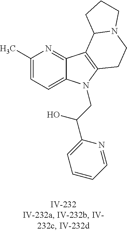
C1(C)=CC=C2C(=N1)C1=C(N2CC(C2=CC=CC=N2)O)CCN2C1CCC2
